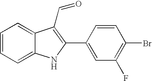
C1=CC=C2C(=C1)C(C=O)=C(C1=CC(F)=C(Br)C=C1)N2
